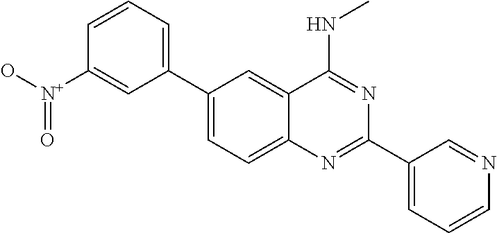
C1(C2=CC=CC([N+](O)=O)=C2)=CC=C2C(=C1)C(NC)=NC(C1=CC=CN=C1)=N2
